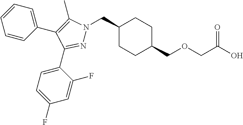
C1(CN2N=C(C3=CC=C(F)C=C3F)C(C3=CC=CC=C3)=C2C)CCC(COCC(O)=O)CC1
